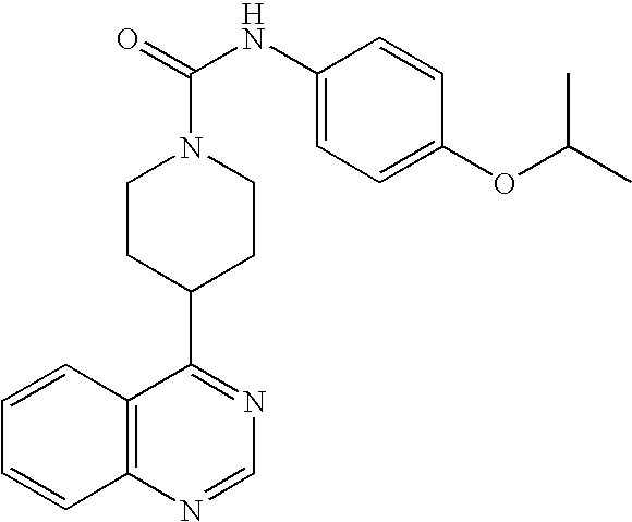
C1CN(C(=O)NC2=CC=C(OC(C)C)C=C2)CCC1C1=NC=NC2=C1C=CC=C2
